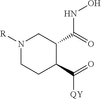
N1([R])CCC(C(=O)[QY])C(C(=O)NO)C1
